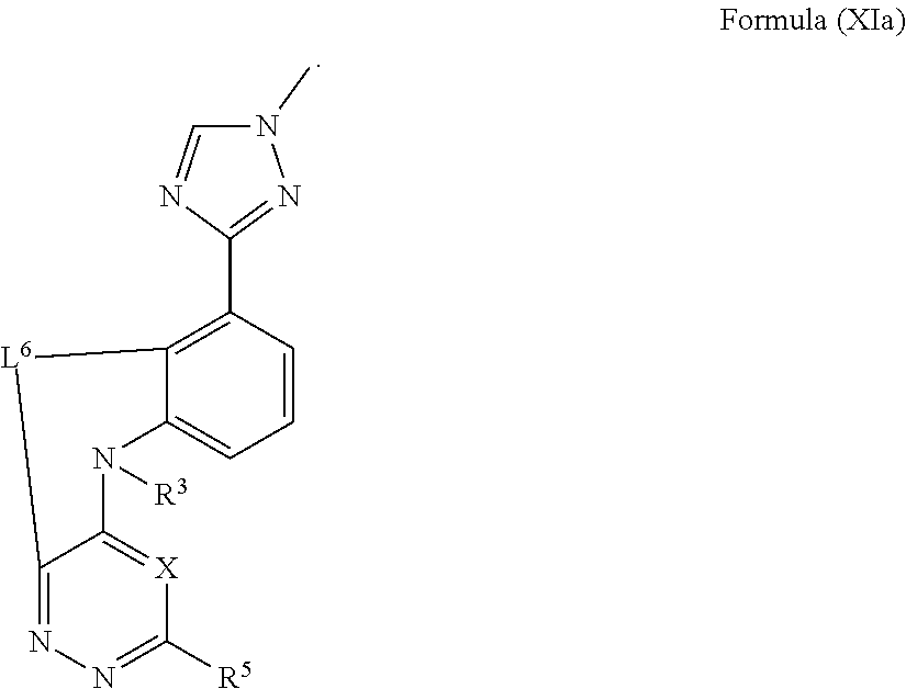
C12=NN=C([R5])[X]=C1N([R3])C1=CC=CC(C3=NN(C)C=N3)=C1[L6]2
